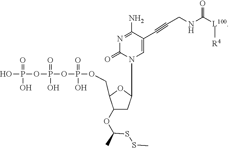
S(SC)C(C)OC1C(COP(OP(OP(O)(=O)O)(O)=O)(O)=O)OC(N2C=C(C#CCNC([L100][R4])=O)C(N)=NC2=O)C1
